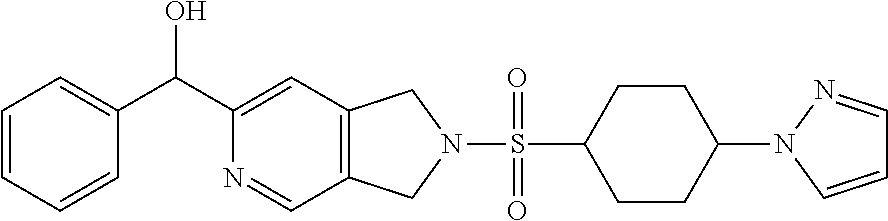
C1=C(C(C2=CC3=C(C=N2)CN(S(=O)(C2CCC(N4C=CC=N4)CC2)=O)C3)O)C=CC=C1
